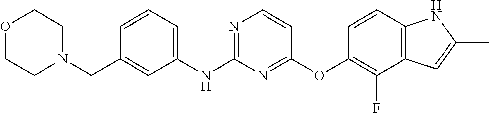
C(C1=CC(NC2=NC=CC(OC3=C(F)C4=C(C=C3)NC(C)=C4)=N2)=CC=C1)N1CCOCC1
